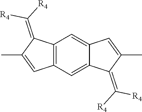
C12=C(C=C3C(=C1)C=C(C)C3=C([R4])[R4])C=C(C)C2=C([R4])[R4]
